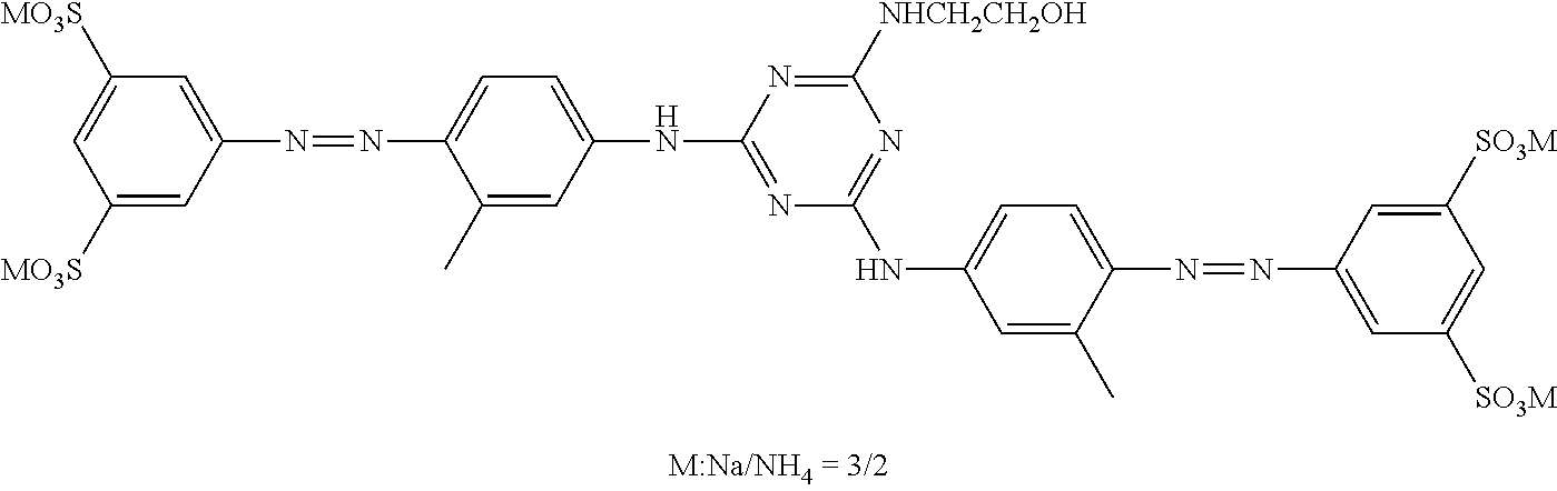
C1([MO3S])=CC([MO3S])=CC(N=NC2=CC=C(NC3=NC(NC4=CC=C(N=NC5=CC([SO3M])=CC([SO3M])=C5)C(C)=C4)=NC([NHCH2CH2OH])=N3)C=C2C)=C1
